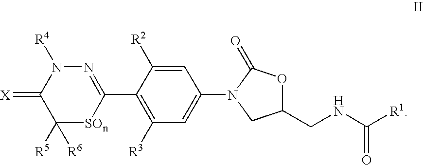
N1=C(C2=C([R3])C=C(N3C(=O)OC(CNC([R1])=O)C3)C=C2[R2])[SOn]C([R5])([R6])C(=[X])N1[R4]
